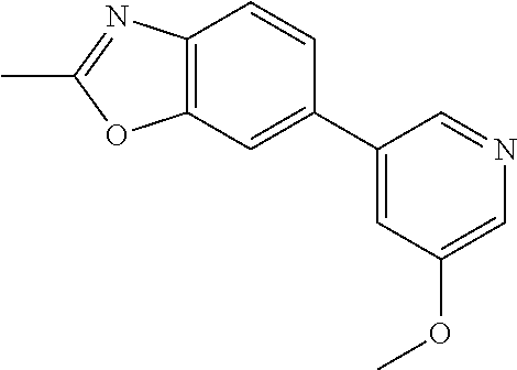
C12=C(C=CC(C3=CC(OC)=CN=C3)=C1)N=C(C)O2
